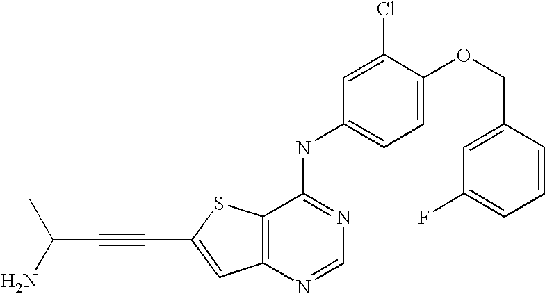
C12=C(SC(C#CC(C)N)=C1)C(NC1=CC=C(OCC3=CC(F)=CC=C3)C(Cl)=C1)=NC=N2
